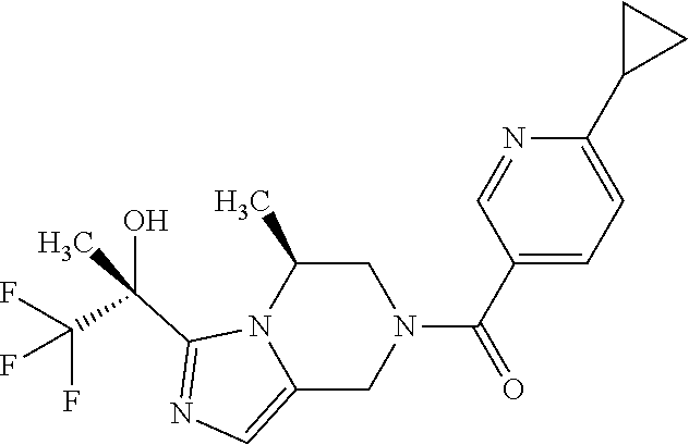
C1C(C)N2C(=CN=C2C(C(F)(F)F)(O)C)CN1C(C1=CC=C(C2CC2)N=C1)=O
